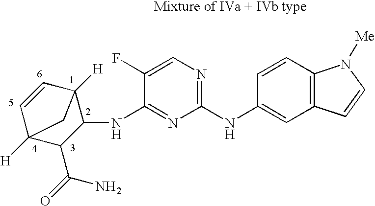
C1(NC2=CC3=C(C=C2)N([Me])C=C3)=NC=C(F)C(NC2C3([H])C=CC([H])(C2C(=O)N)C3)=N1
